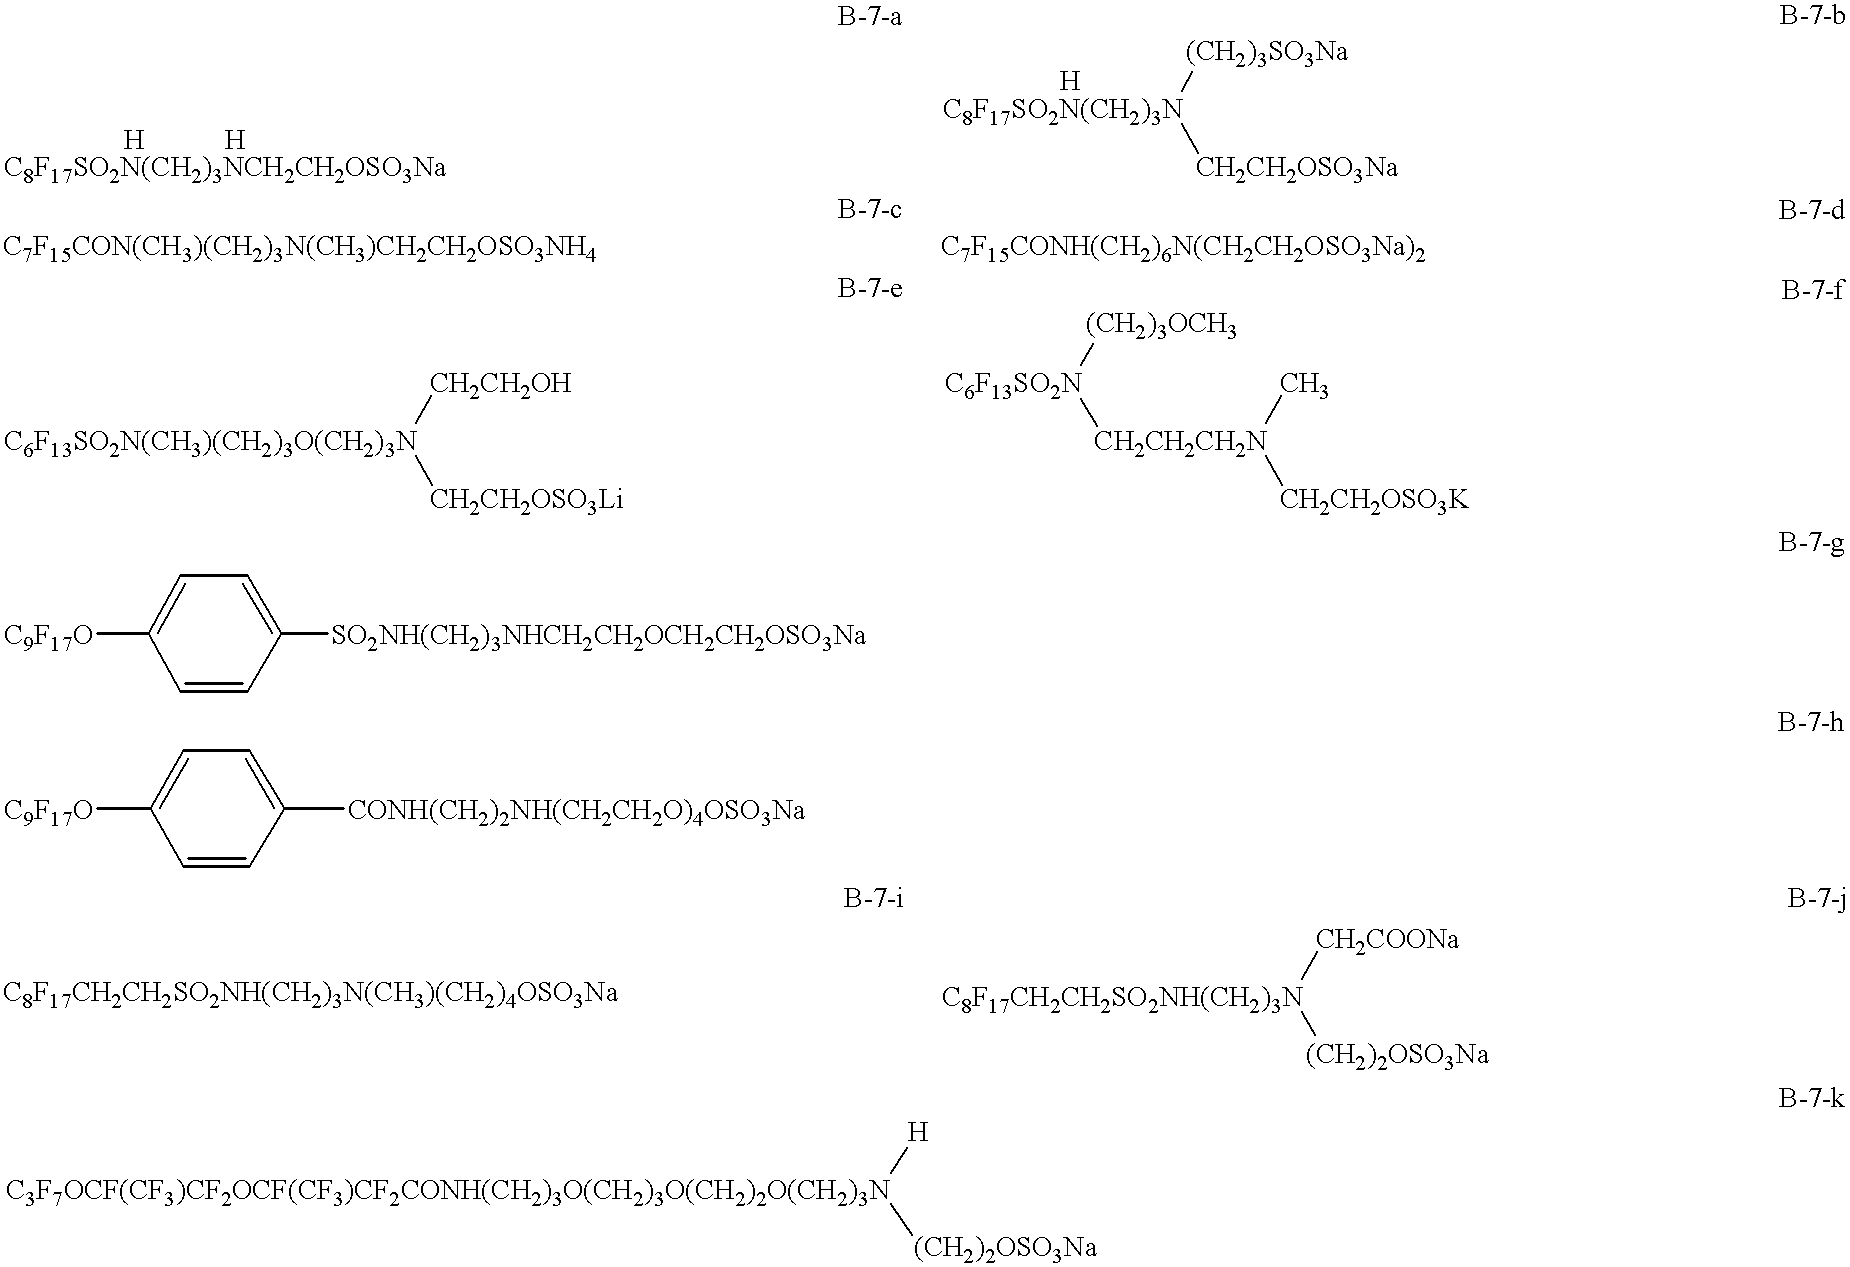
[C8F17SO2N(CH2)3N]([(CH2)3SO3Na])[CH2CH2OSO3Na].[(CH2)3OCH3][C6F13SO2N][CH2CH2CH2N](C)[CH2CH2OSO3K].[C9F17O]C1=CC=C([SO2NH(CH2)3NHCH2CH2OCH2CH2OSO3Na])C=C1.[C9F17O]C1=CC=C([CONH(CH2)2NH(CH2CH2O)4OSO3Na])C=C1.[CH2COONa][C8F17CH2CH2SO2NH(CH2)3N][(CH2)2OSO3Na].[C3F7OCF(CF3)CF2OCF(CF3)CF2CONH(CH2)3O(CH2)3O(CH2)2O(CH2)3N]([H])[(CH2)2OSO3Na].[C6F13SO2N(CH3)(CH2)3O(CH2)3N]([CH2CH2OSO3Li])[CH2CH2OH]
